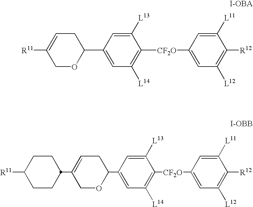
[R11]C1=CCC(C2=CC([L14])=C([CF2O]C3=CC([L12])=C([R12])C([L11])=C3)C([L13])=C2)OC1.C1(C2CCC([R11])CC2)=CCC(C2=CC([L14])=C([CF2O]C3=CC([L12])=C([R12])C([L11])=C3)C([L13])=C2)OC1.[I-OBB]
